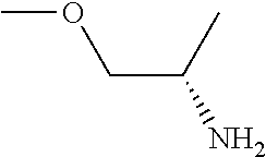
C(C(C)N)OC
